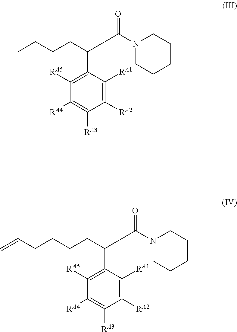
C1([RA2])=C([RA1])C(C(CCCC)C(N2CCCCC2)=O)=C([RA5])C([RA4])=C1[RA3].C1([RA2])=C([RA1])C(C(CCCCC=C)C(N2CCCCC2)=O)=C([RA5])C([RA4])=C1[RA3]
